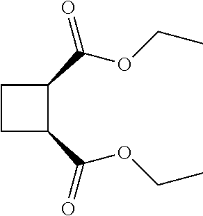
C1CC(C(=O)OCC)C1C(OCC)=O
